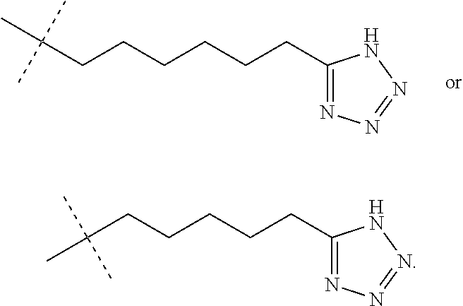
C1(CCCCCCC(C)(C)C)=NN=NN1.C1(CCCCCC(C)(C)C)=NN=NN1
